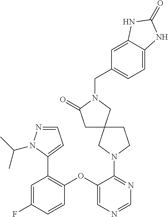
C1(OC2=CN=CN=C2N2CC3(CC2)CC(=O)N(CC2=CC=C4C(=C2)NC(=O)N4)C3)=C(C2=CC=NN2C(C)C)C=C(F)C=C1
